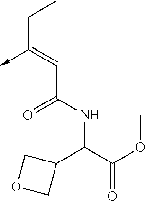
C(C(NC(C(=O)OC)C1COC1)=O)=C(CC)->C
